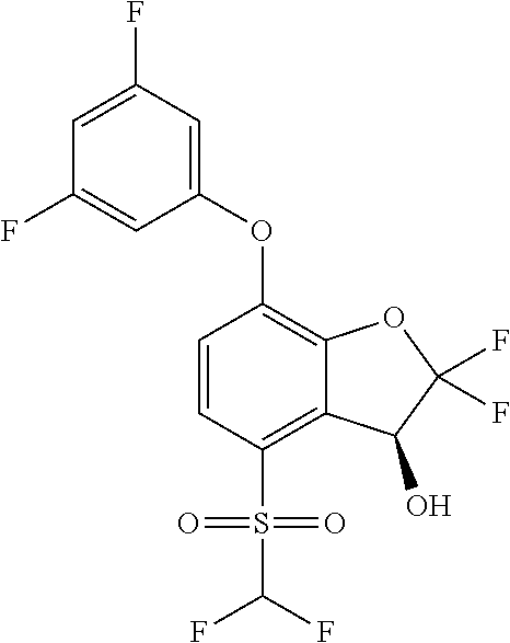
C1=CC(S(C(F)F)(=O)=O)=C2C(=C1OC1=CC(F)=CC(F)=C1)OC(F)(F)C2O
